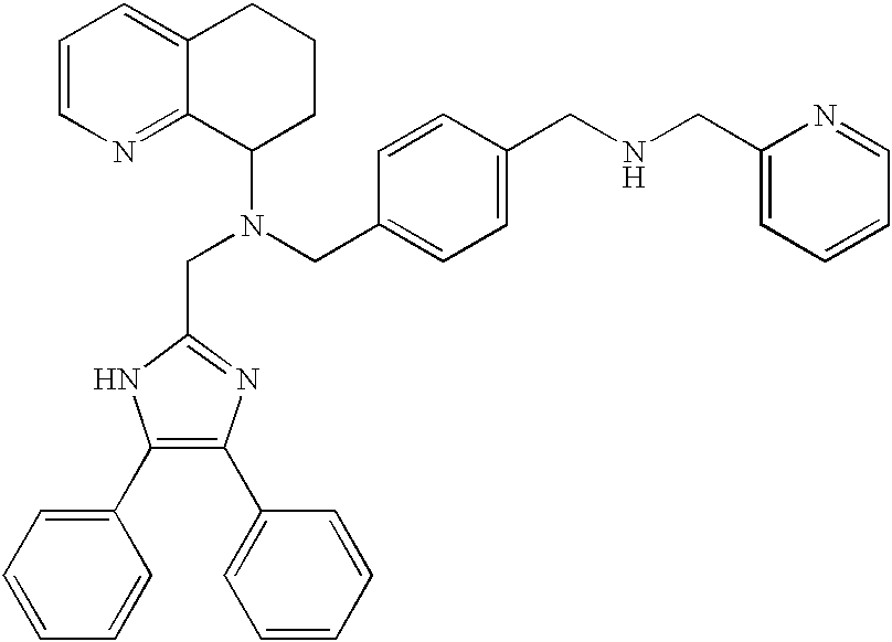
C1=C(CN(C2CCCC3=CC=CN=C23)CC2=NC(C3=CC=CC=C3)=C(C3=CC=CC=C3)N2)C=CC(CNCC2=CC=CC=N2)=C1
